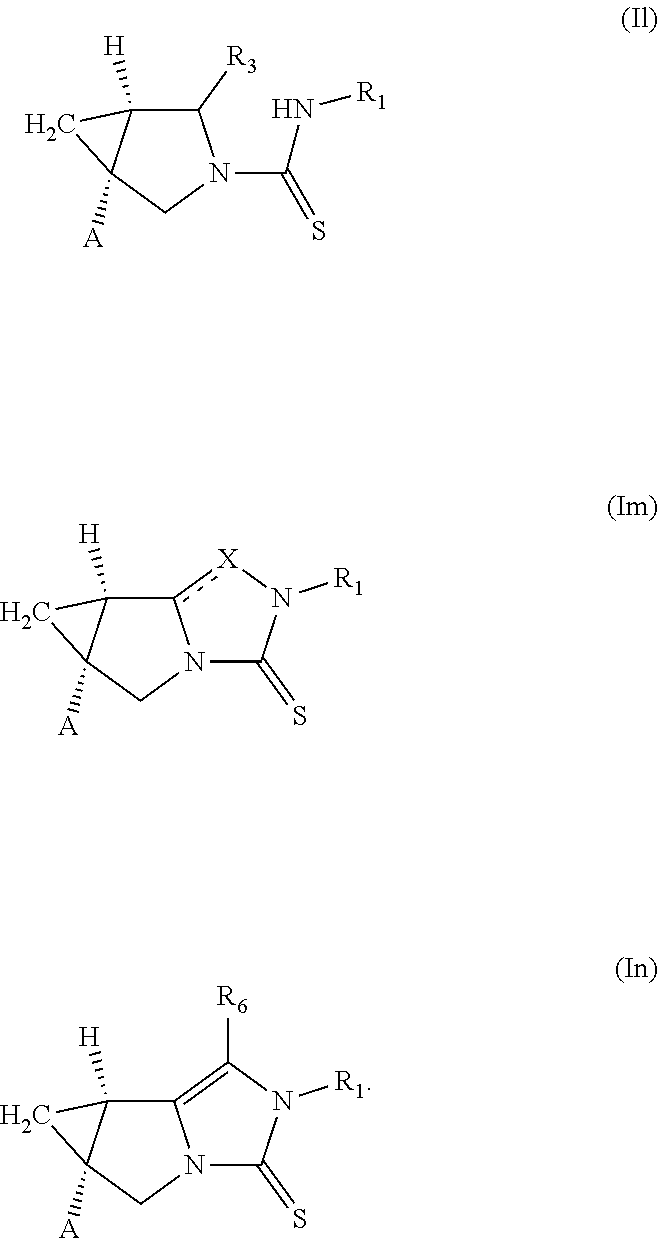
C1([R3])C2([H])C([A])(CN1C(N[R1])=S)C2.c12[X]N([R1])C(=S)N1CC1([A])C2([H])C1.C12=C([R6])N([R1])C(=S)N1CC1([A])C2([H])C1
